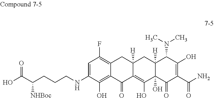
C1=C(NCCCC(C(=O)O)[NHBoc])C(O)=C2C(=C1F)CC1([H])C(=C(O)C3(O)C([H])(C1)C(N(C)C)C(O)=C(C(N)=O)C3=O)C2=O
